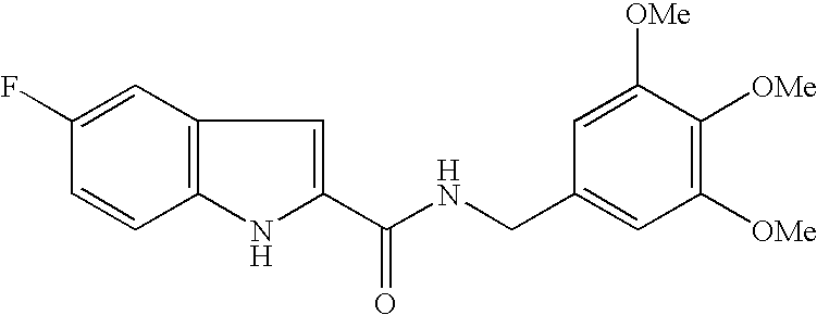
C12=C(C=C(F)C=C1)C=C(C(NCC1=CC([OMe])=C([OMe])C([OMe])=C1)=O)N2
